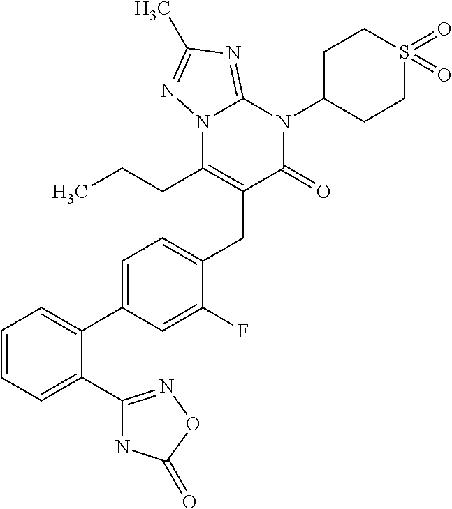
C1=CC=C(C2=NOC(=O)N2)C(C2=CC=C(CC3=C(CCC)N4C(=NC(C)=N4)N(C4CCS(=O)(=O)CC4)C3=O)C(F)=C2)=C1
